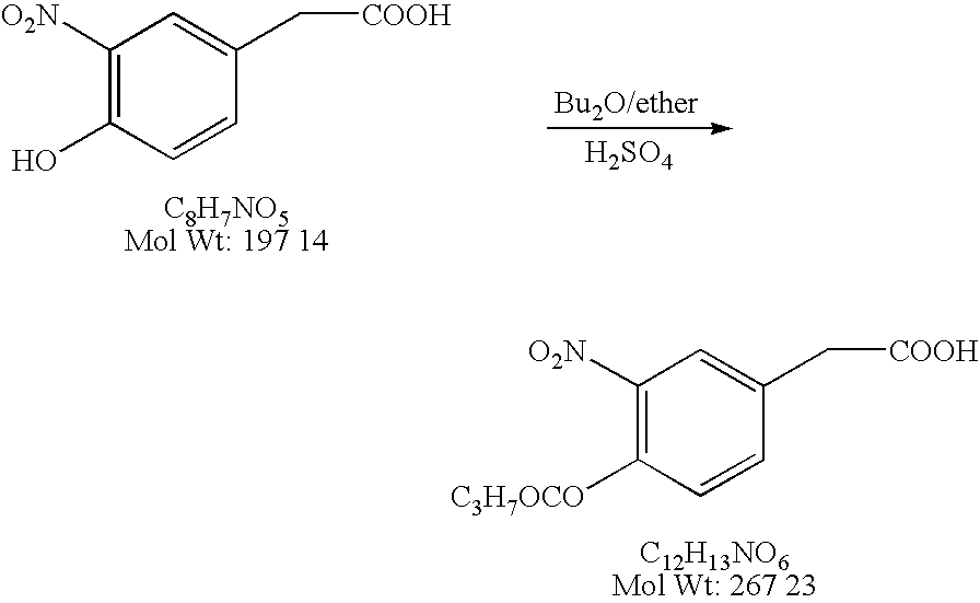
C1([O2N])=C([C3H7OCO])C=CC(C[COOH])=C1.[H2SO4].C1([O2N])=C(O)C=CC(C[COOH])=C1
